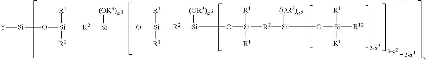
O([Si]([R12])([R1])[R1])[Si]([R2][Si](O[Si]([R2][Si](O[Si]([(OR3)a])[R2][Si](O[Si][Y])([R1])[R1])([R1])[R1])[(OR3)a])([R1])[R1])[(OR3)a]
